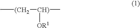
C[(CH2][CH)]([OR1])C
